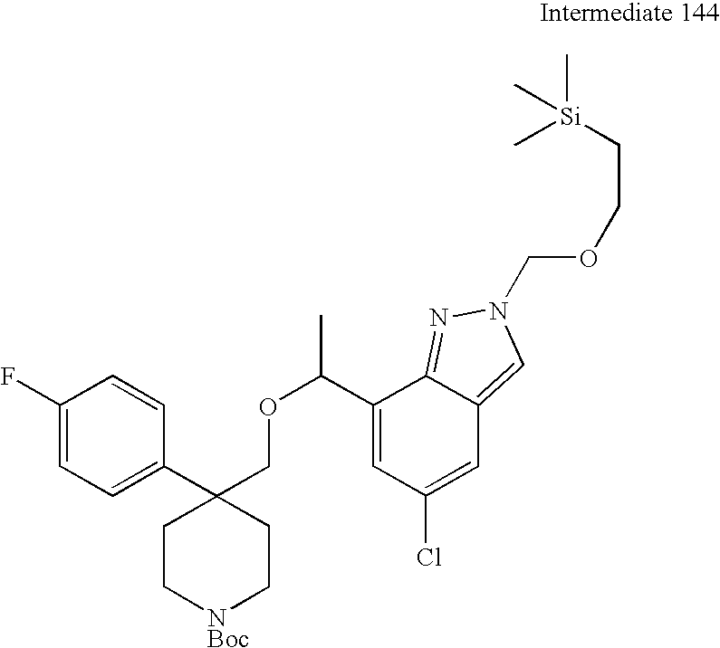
C(C1=CC(Cl)=CC2=CN(COCC[Si](C)(C)C)N=C12)(OCC1(C2=CC=C(F)C=C2)CC[NBoc]CC1)C
